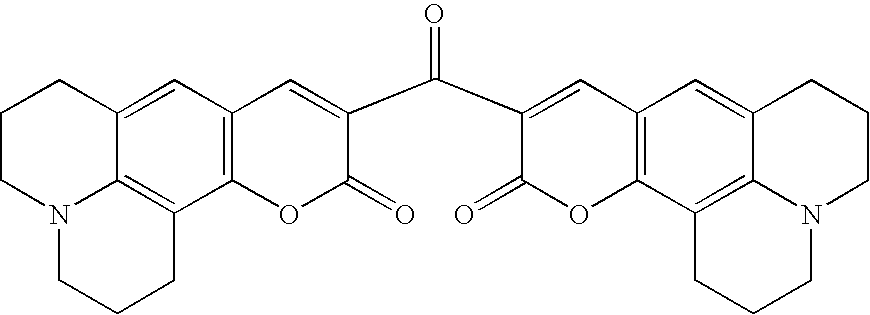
C12=CC3=C(C4=C1N(CCC2)CCC4)OC(=O)C(C(=O)C1=CC2=C(OC1=O)C1=C4C(=C2)CCCN4CCC1)=C3
